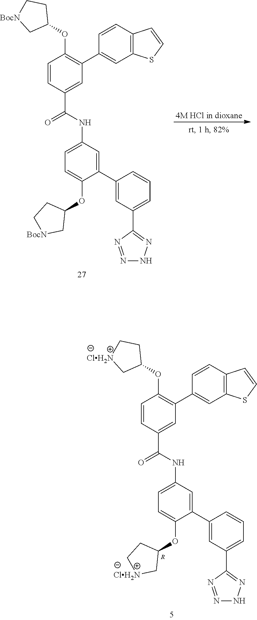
C1=CC(C(NC2=CC=C(OC3CC[BocN]C3)C(C3=CC(C4=NNN=N4)=CC=C3)=C2)=O)=CC(C2=CC3=C(C=C2)C=CS3)=C1OC1CC[BocN]C1.[4M HCl in dioxane].C1=CC(C(NC2=CC=C(OC3CC[ClH2N]C3)C(C3=CC(C4=NNN=N4)=CC=C3)=C2)=O)=CC(C2=CC3=C(C=C2)C=CS3)=C1OC1CC[ClH2N]C1.[R]
